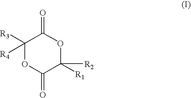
C1([R3])([R4])OC(=O)C([R2])([R1])OC1=O
